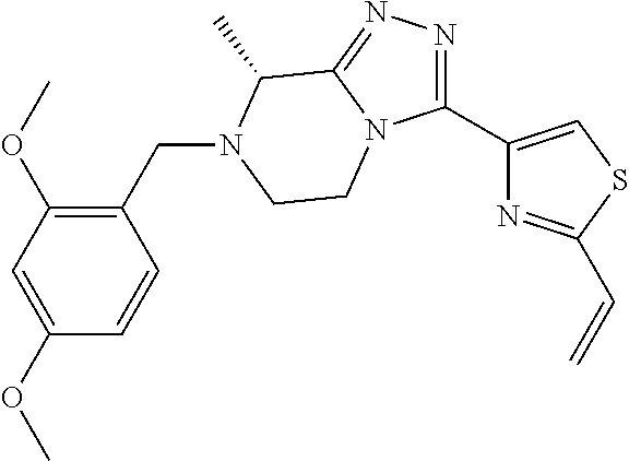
C1(CN2C(C)C3=NN=C(C4=CSC(C=C)=N4)N3CC2)=C(OC)C=C(OC)C=C1
